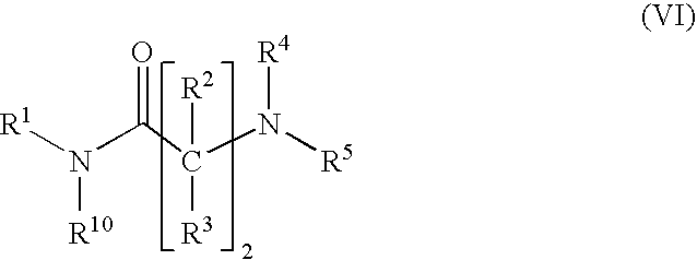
[R1]N(C(C(N([R5])[R4])([R2])[R3])=O)[R10]
